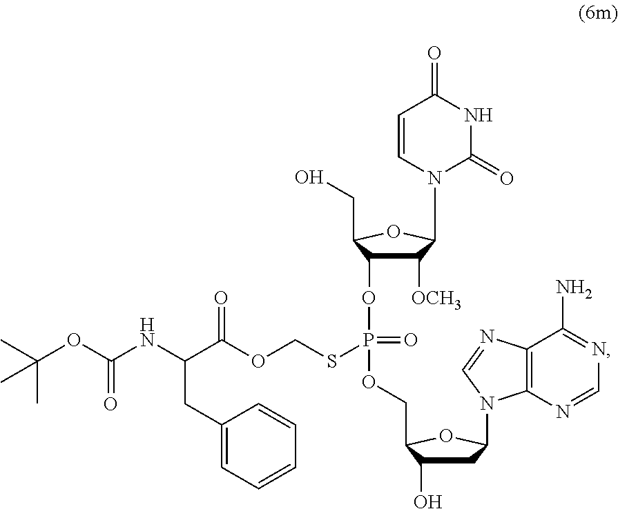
C1C(O)C(COP(SCOC(C(NC(OC(C)(C)C)=O)CC2=CC=CC=C2)=O)(=O)OC2C([OCH3])C(N3C=CC(=O)NC3=O)OC2CO)OC1N1C2=C(C(N)=NC=N2)N=C1
